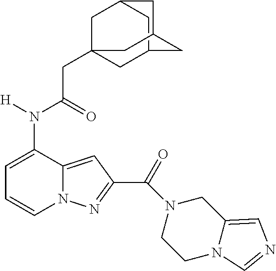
C1=C(N(C(CC23CC4CC(C2)CC(C4)C3)=O)[H])C2=CC(C(=O)N3CCN4C(=CN=C4)C3)=NN2C=C1
